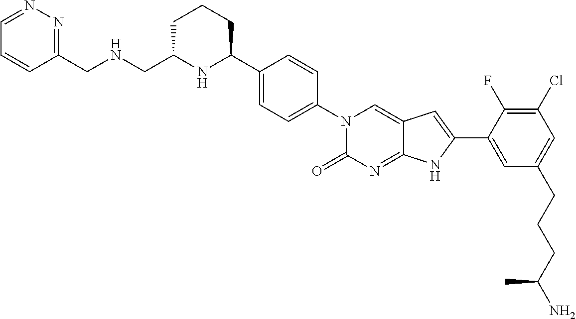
C1(CNCC2NC(C3=CC=C(N4C(=O)N=C5C(=C4)C=C(C4=CC(CCCC(N)C)=CC(Cl)=C4F)N5)C=C3)CCC2)=NN=CC=C1
